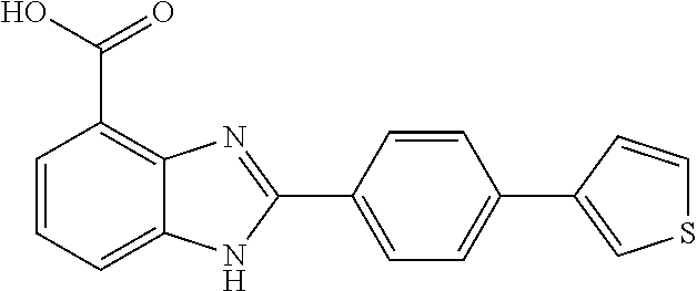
C1=C(C2=NC3=C(C(O)=O)C=CC=C3N2)C=CC(C2=CSC=C2)=C1
